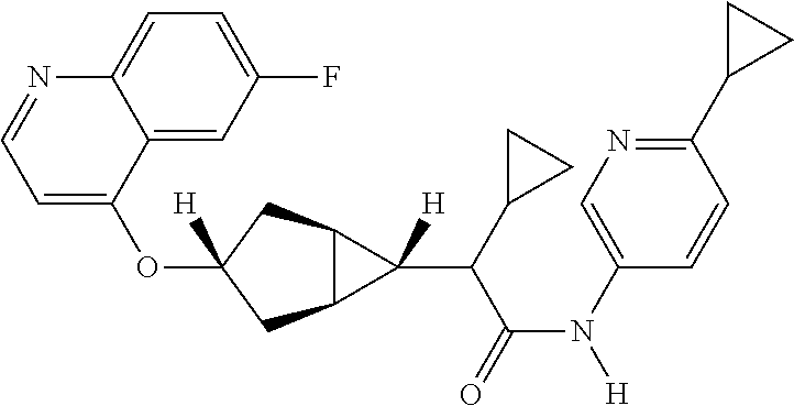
O(C1([H])CC2C(C1)C2(C(C(N([H])C1=CN=C(C2CC2)C=C1)=O)C1CC1)[H])C1=CC=NC2=CC=C(F)C=C12
